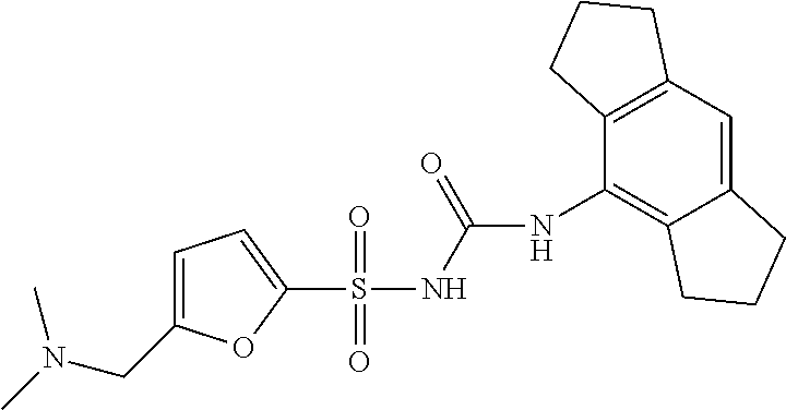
C1(S(NC(=O)NC2=C3C(=CC4=C2CCC4)CCC3)(=O)=O)=CC=C(CN(C)C)O1
